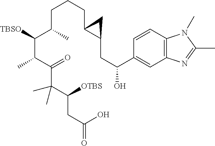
C(C(C(C(C(C(C(CC(O)=O)[OTBS])(C)C)=O)C)[TBSO])C)CCC1C(CC(O)C2=CC3=C(C=C2)N(C)C(C)=N3)C1
